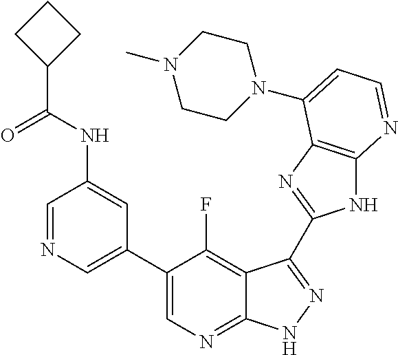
C1=NC=C(C2=CN=C3C(=C2F)C(C2=NC4=C(N2)N=CC=C4N2CCN(C)CC2)=NN3)C=C1NC(C1CCC1)=O
